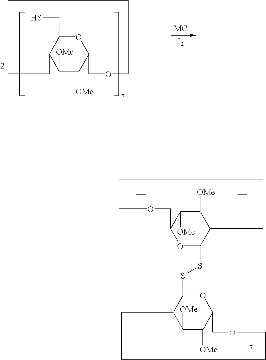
C1([OMe])C([OMe])C2OC(SSC3OC4C([OMe])C([OMe])C3CCCCOC4)C1CCCCOC2.O1C(CS)C2C([OMe])C([OMe])C1COCCCCC2.[I2]
